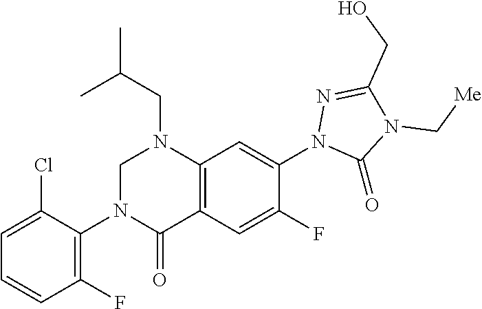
N1=C(CO)N(C[Me])C(=O)N1C1=CC2=C(C(=O)N(C3=C(F)C=CC=C3Cl)CN2CC(C)C)C=C1F
